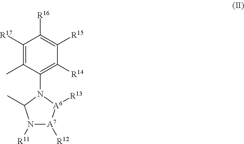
C1([R17])=C(C)C(N2[A6]([R13])[A7]([R12])N([R11])C2C)=C([R14])C([R15])=C1[R16]
